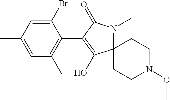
C12(N(C)C(=O)C(C3=C(C)C=C(C)C=C3Br)=C1O)CCN(OC)CC2
